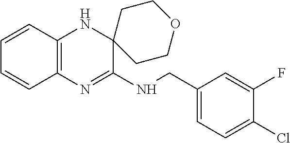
C1=CC2=C(C=C1)N=C(NCC1=CC=C(Cl)C(F)=C1)C1(N2)CCOCC1
